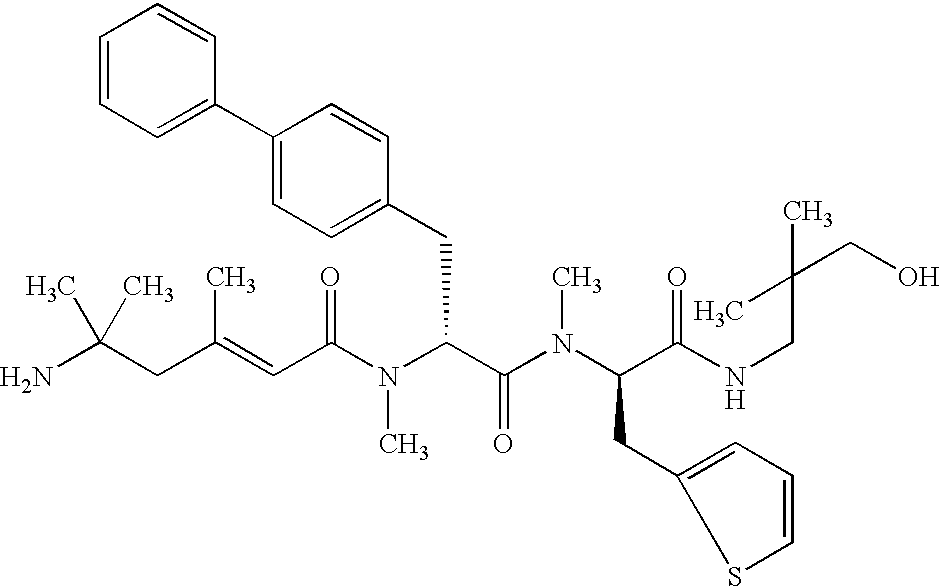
NC(CC(=CC(N(C(C(=O)N(C)C(CC1=CC=CS1)C(=O)NCC(CO)(C)C)CC1=CC=C(C2=CC=CC=C2)C=C1)C)=O)C)(C)C
